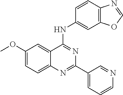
COC1=CC=C2C(=C1)C(NC1=CC3=C(C=C1)N=CO3)=NC(C1=CC=CN=C1)=N2
